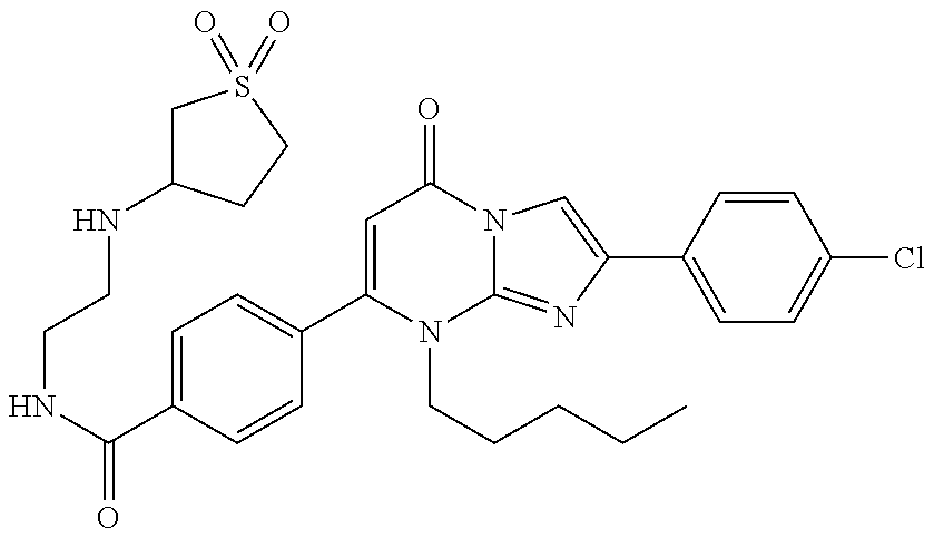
C(NC(=O)C1=CC=C(C2=CC(=O)N3C(=NC(C4=CC=C(Cl)C=C4)=C3)N2CCCCC)C=C1)CNC1CS(=O)(=O)CC1
